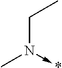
CN(CC)->*
